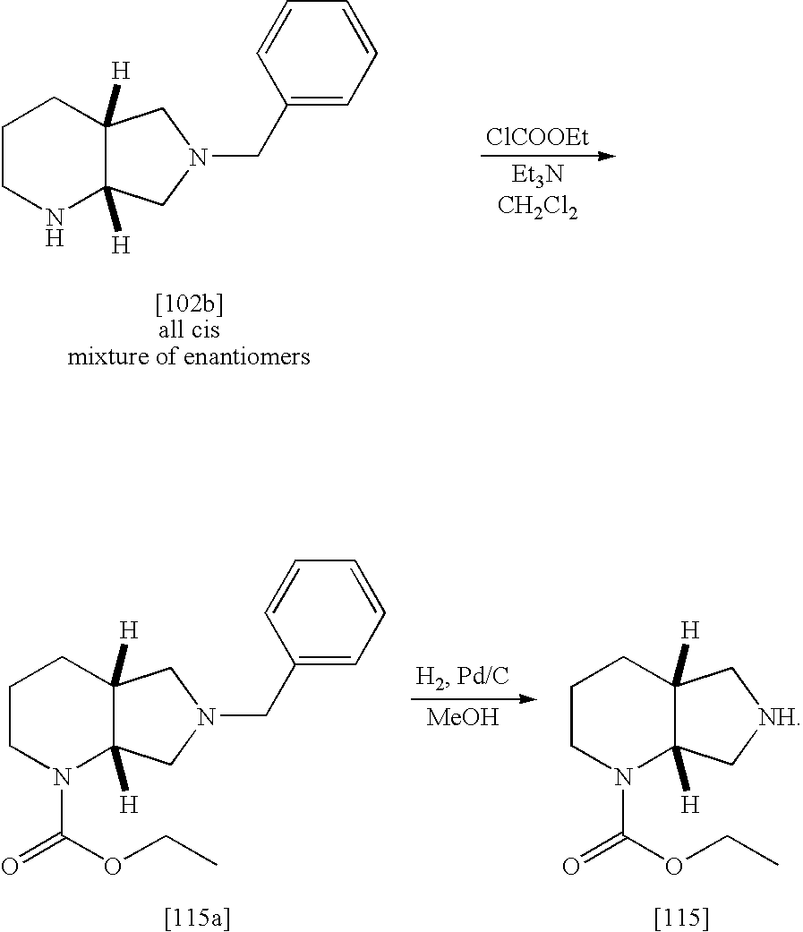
C1CNC2([H])C([H])(C1)CN(CC1=CC=CC=C1)C2.[ClCOOEt].[MeOH].C1CN(C(OCC)=O)C2([H])C([H])(C1)CN(CC1=CC=CC=C1)C2.C1CN(C(OCC)=O)C2([H])C([H])(C1)C[NH]C2
